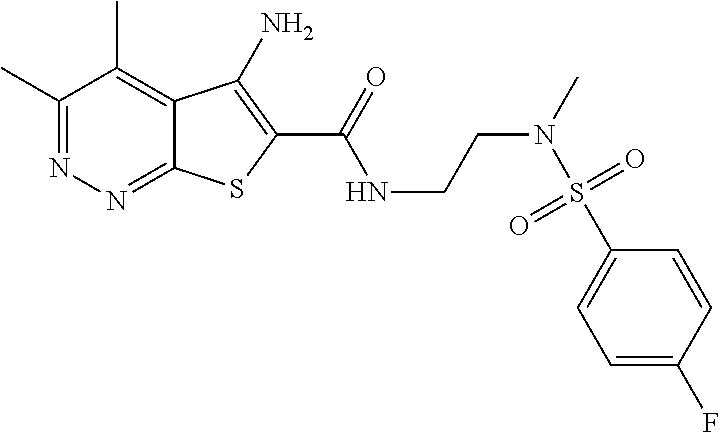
C1(C)=NN=C2C(=C1C)C(N)=C(C(=O)NCCN(S(C1=CC=C(F)C=C1)(=O)=O)C)S2
